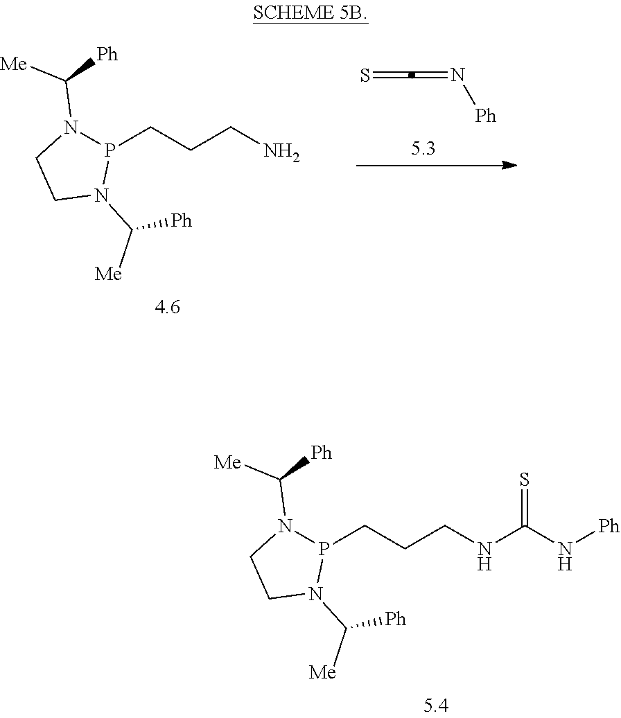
N(CCCP1N(C([Me])[Ph])CCN1C([Ph])[Me])C(N[Ph])=S.NCCCP1N(C([Me])[Ph])CCN1C([Ph])[Me].S=C=N[Ph]
